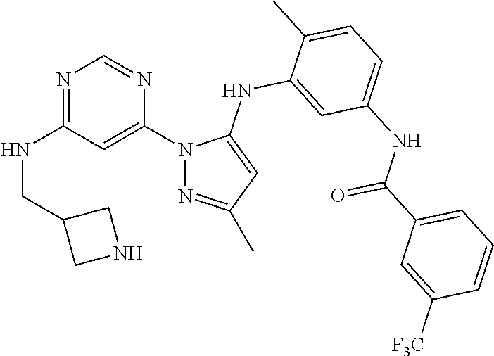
N1=C(NCC2CNC2)C=C(N2N=C(C)C=C2NC2=CC(NC(C3=CC=CC([F3C])=C3)=O)=CC=C2C)N=C1
